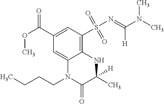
C12=C(S(N=C(N(C)C)[H])(=O)=O)C=C(C(OC)=O)C=C1N(CCCC)C(=O)C(C)([H])N2
